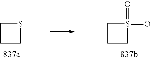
C1CCS1.C1CCS1(=O)=O
